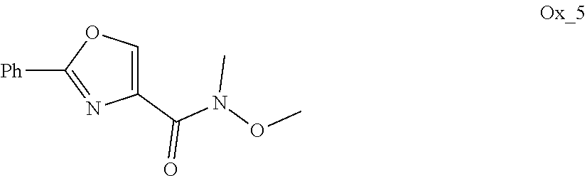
C1(C(N(OC)C)=O)=COC([Ph])=N1
